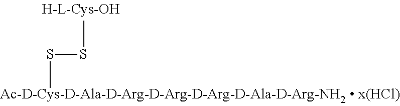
S(SC)C
